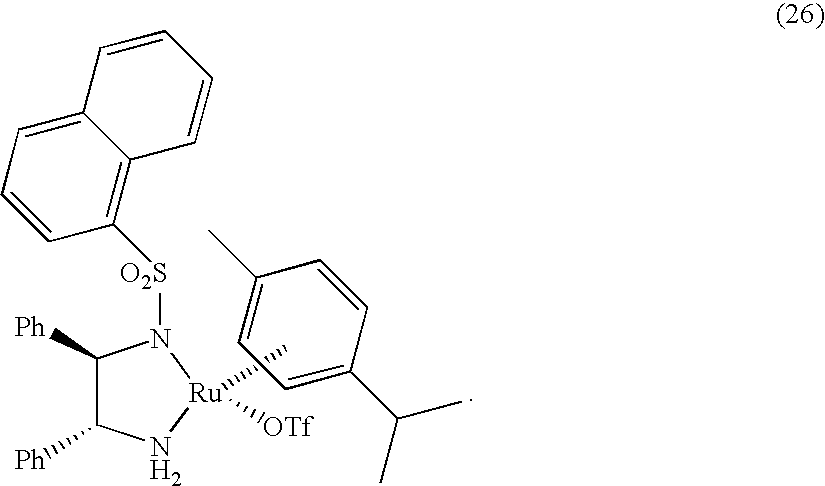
C[Ru]1([OTf])NC([Ph])C([Ph])N1[O2S]C1=C2C(=CC=C1)C=CC=C2.C1=C(C(C)C)C=CC(C)=C1
